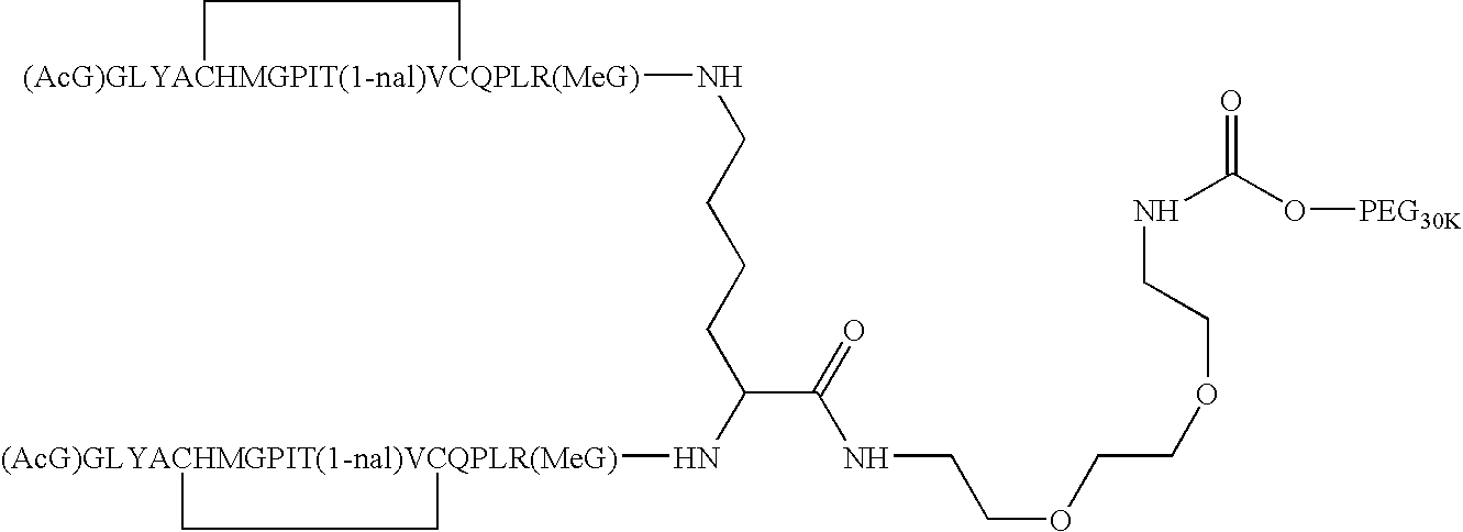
[(AcG)GLYACHMGPIT(1-nal)VCQPLR(MeG)]1(NCCCCC(C(=O)NCCOCCOCCNC(O[PEG30K])=O)N[(AcG)GLYACHMGPIT(1-nal)VCQPLR(MeG)]2CC2)CC1
